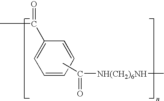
C1=CC=CC(C(C)=O)=C1.CC([NH(CH2)6NH]C)=O
